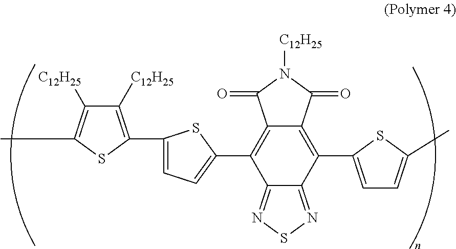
C1=C(C2=C([C12H25])C([C12H25])=C(C)S2)SC(C2=C3C(=C(C4=CC=C(C)S4)C4=NSN=C24)C(=O)N([C12H25])C3=O)=C1
